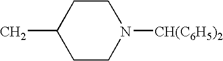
CC1CCN([CH(C6H5)2])CC1
